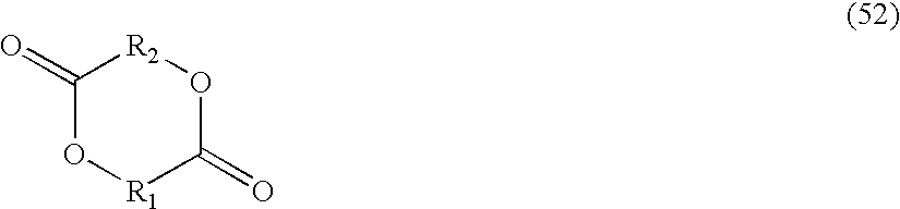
C1(=O)O[R1]C(=O)O[R2]1
